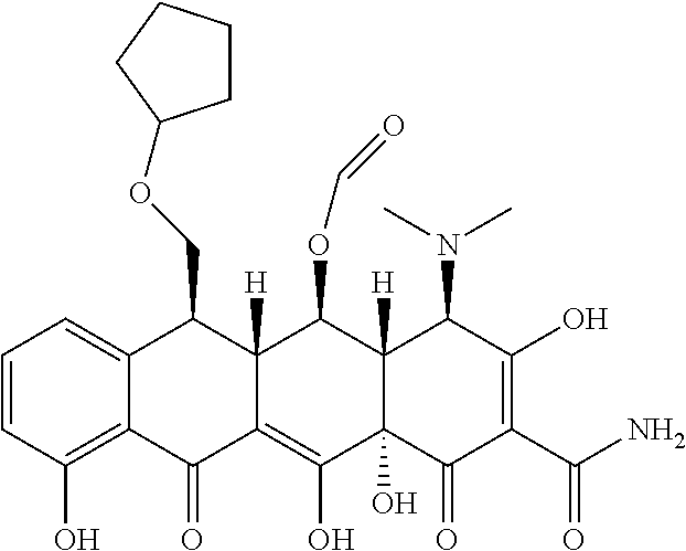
C1=CC(O)=C2C(=C1)C(COC1CCCC1)C1([H])C(=C(O)C3(O)C([H])(C1OC=O)C(N(C)C)C(O)=C(C(N)=O)C3=O)C2=O
